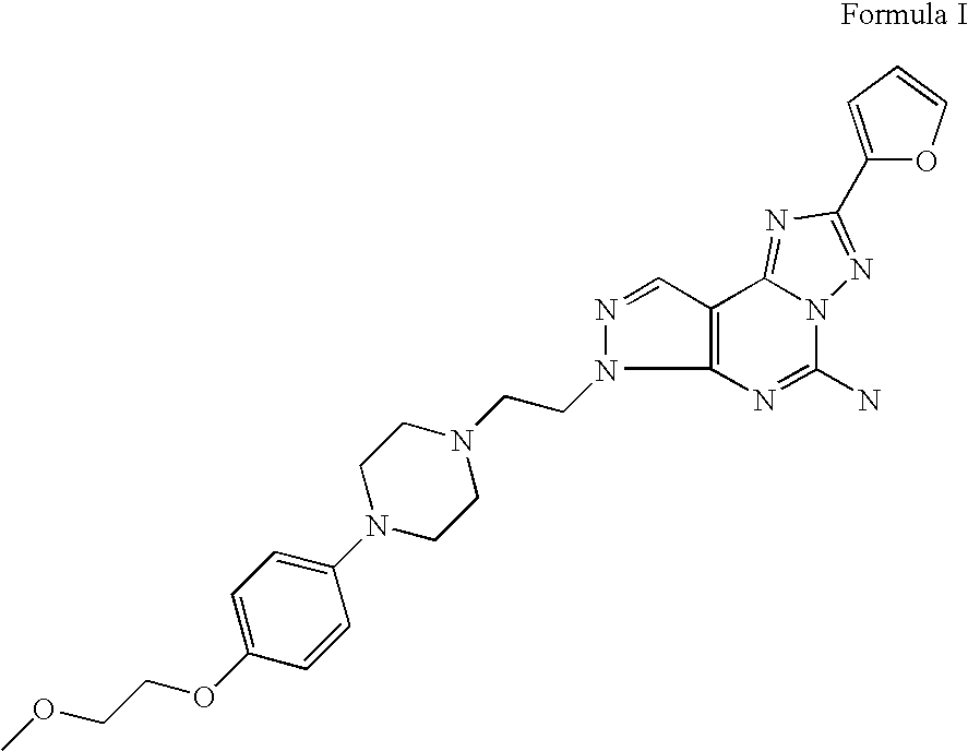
C1(OCCOC)=CC=C(N2CCN(CCN3C4=C(C=N3)C3=NC(C5=CC=CO5)=NN3C(N)=N4)CC2)C=C1
